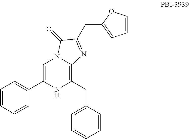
C1=C(C2=CC=CC=C2)NC(CC2=CC=CC=C2)=C2N1C(=O)C(CC1=CC=CO1)=N2
